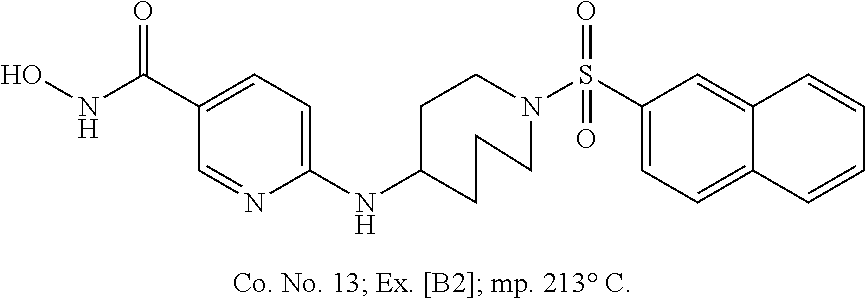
C1(C(NO)=O)=CC=C(NC2CCCN(S(C3=CC=C4C(=C3)C=CC=C4)(=O)=O)CC2)N=C1
